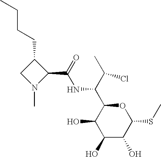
C1(O)C(O)C(SC)OC(C(C(C)Cl)NC(=O)C2C(CCCC)CN2C)C1O
